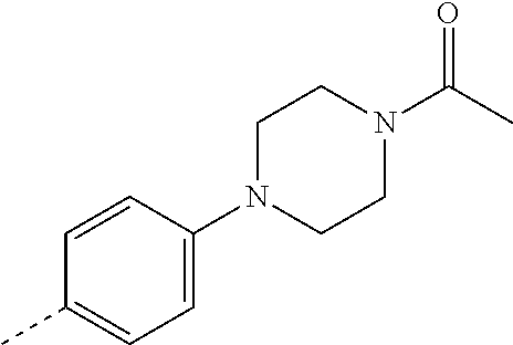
C1=CC(N2CCN(C(C)=O)CC2)=CC=C1C
